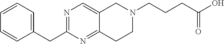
C1=CC=C(CC2=NC=C3C(=N2)CCN(CCCC(O)=O)C3)C=C1
